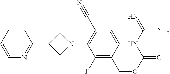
C1(N2CC(C3=NC=CC=C3)C2)=C(C#N)C=CC(COC(=O)NC(=N)N)=C1F
